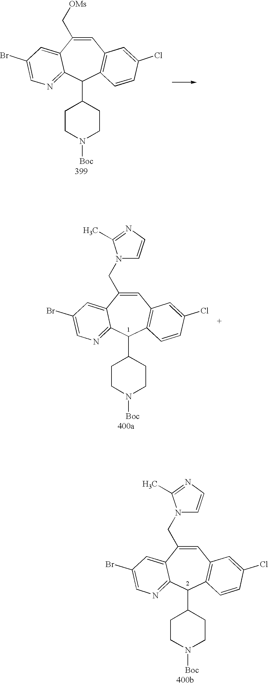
C1=C(C[OMs])C2=CC(Br)=CN=C2C(C2CCN([Boc])CC2)C2=C1C=C(Cl)C=C2.C1=C(CN2C=CN=C2C)C2=CC(Br)=CN=C2C(C2CCN([Boc])CC2)C2=C1C=C(Cl)C=C2.C1=C(CN2C=CN=C2C)C2=CC(Br)=CN=C2C(C2CCN([Boc])CC2)C2=C1C=C(Cl)C=C2
